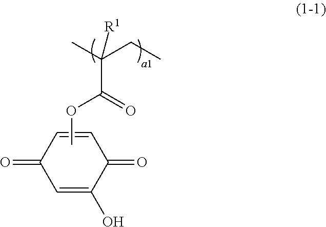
C(C(=O)OC)(C)(CC)[R1].C1(=O)C=C(O)C(=O)C=C1
